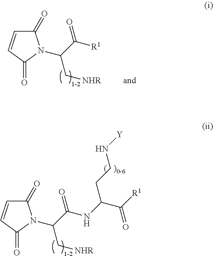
C1(=O)C=CC(=O)N1C(C([R1])=O)C[NHR].C1(=O)C=CC(=O)N1C(C(NC(CCN[Y])C(=O)[R1])=O)C[NHR]
